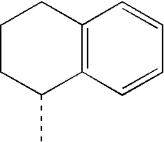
C12=C(C=CC=C1)C(C)CCC2
